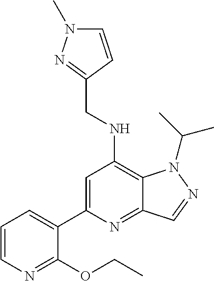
C1=CC(CNC2=C3C(=NC(C4=CC=CN=C4OCC)=C2)C=NN3C(C)C)=NN1C
